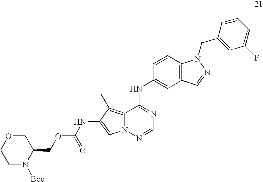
C12=C(C=CC(NC3=NC=NN4C3=C(C)C(NC(OCC3COCCN3[Boc])=O)=C4)=C1)N(CC1=CC(F)=CC=C1)N=C2
